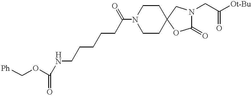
C1CC2(CCN1C(CCCCCNC(OC[Ph])=O)=O)OC(=O)N(CC(=O)[Ot-Bu])C2
